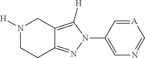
N1([H])CCC2=NN(C3=CN=C[A]=C3)C([H])=C2C1
